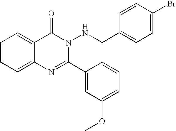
C1=CC=C2C(=C1)C(=O)N(NCC1=CC=C(Br)C=C1)C(C1=CC(OC)=CC=C1)=N2
